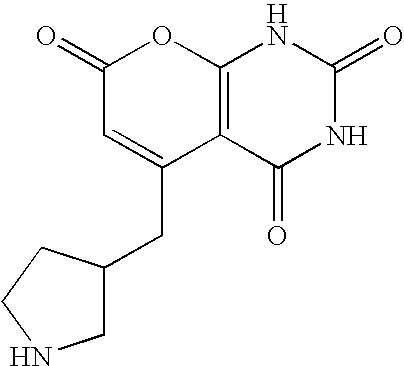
C1(=O)C=C(CC2CNCC2)C2=C(O1)NC(=O)NC2=O
